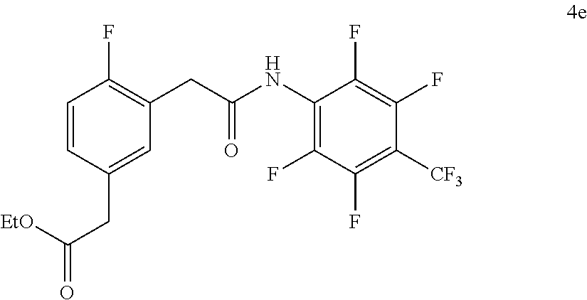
C1=CC(CC(=O)[EtO])=CC(CC(NC2=C(F)C(F)=C([CF3])C(F)=C2F)=O)=C1F
